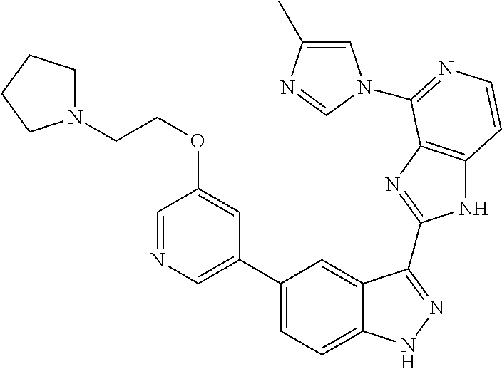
C1(C2=CN=CC(OCCN3CCCC3)=C2)=CC=C2C(=C1)C(C1=NC3=C(N1)C=CN=C3N1C=C(C)N=C1)=NN2
